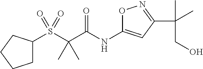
S(C(C(NC1=CC(C(C)(C)CO)=NO1)=O)(C)C)(=O)(=O)C1CCCC1
